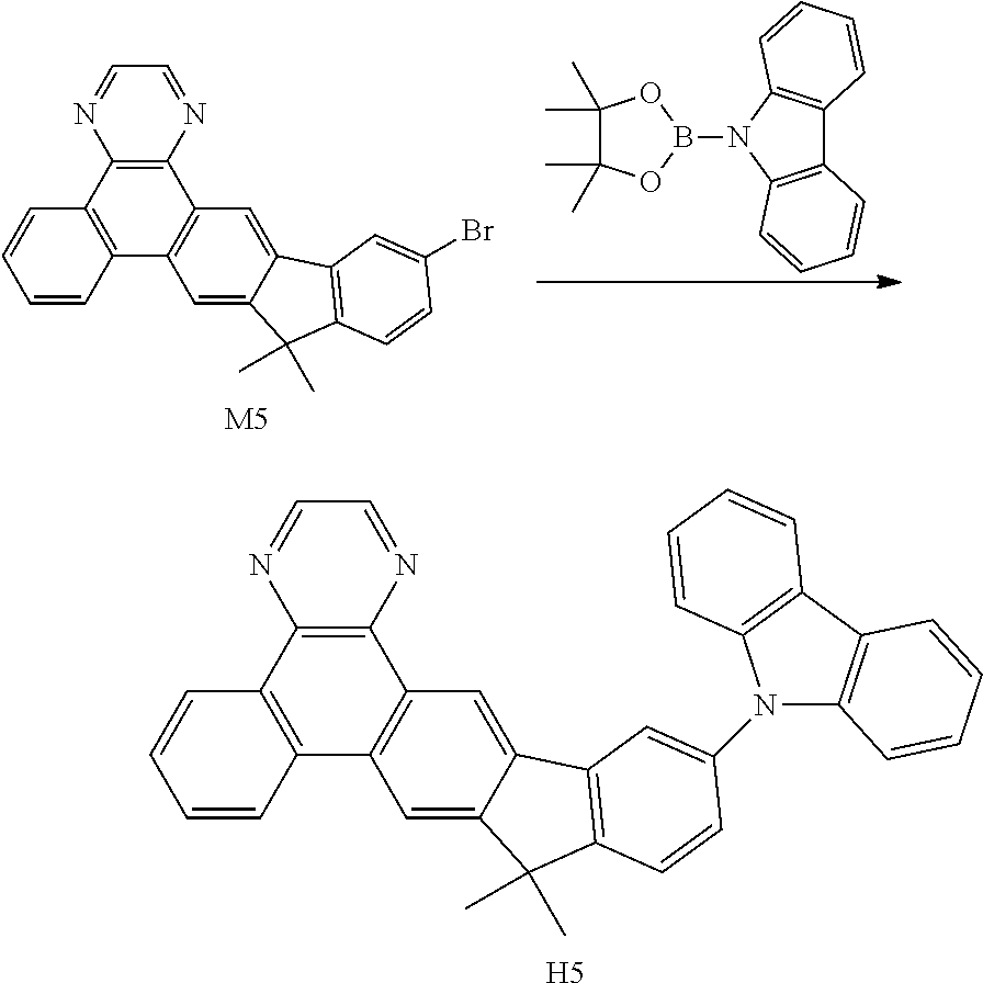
C1=C2C(=CC3=C1C1=C(C4=C3N=CC=N4)C=CC=C1)C1=C(C2(C)C)C=CC(Br)=C1.[M5].B1(N2C3=C(C4=C2C=CC=C4)C=CC=C3)OC(C)(C)C(C)(C)O1.[H5].C1=C2C(=CC3=C1C1=C(C4=C3N=CC=N4)C=CC=C1)C1=C(C2(C)C)C=CC(N2C3=C(C4=C2C=CC=C4)C=CC=C3)=C1
